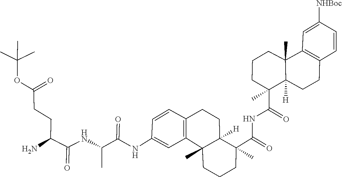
C1(NC(=O)C(NC(C(N)CCC(OC(C)(C)C)=O)=O)C)=CC2=C(C=C1)CCC1([H])C(C(=O)NC(C3(C)C4([H])C(C)(C5=C(C=CC([NHBoc])=C5)CC4)CCC3)=O)(C)CCCC12C
